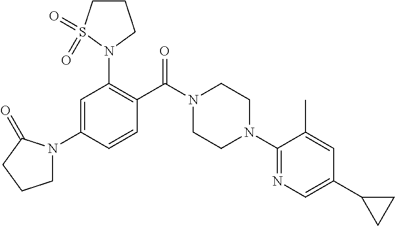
C1N(C2=CC(N3CCCS3(=O)=O)=C(C(N3CCN(C4=NC=C(C5CC5)C=C4C)CC3)=O)C=C2)C(=O)CC1
